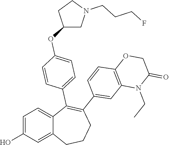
C1=C(O)C=C2C(=C1)C(C1=CC=C(OC3CN(CCCF)CC3)C=C1)=C(C1=CC3=C(C=C1)OCC(=O)N3CC)CCC2
